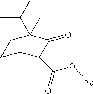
C1C2C(C(=O)O[R6])C(=O)C(C)(C1)C2(C)C
